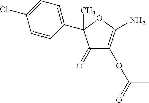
C1(=O)C(OC(C)=O)=C(N)OC1(C1=CC=C(Cl)C=C1)C
